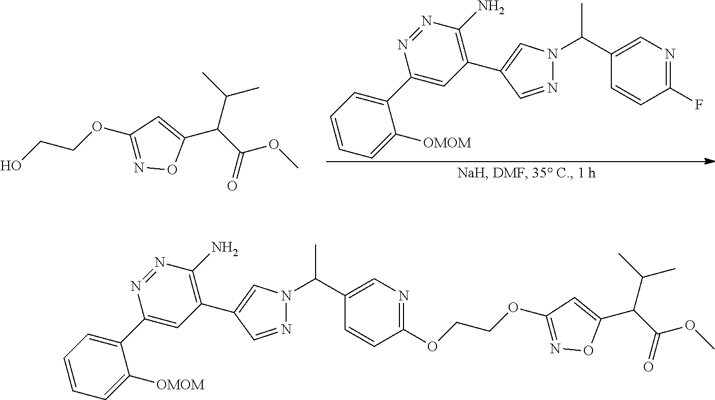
C1(C2=C(N)N=NC(C3=CC=CC=C3[OMOM])=C2)=CN(C(C2=CN=C(F)C=C2)C)N=C1.C1(C(C(OC)=O)C(C)C)=CC(OCCO)=NO1.C1(C(C(OC)=O)C(C)C)=CC(OCCOC2=NC=C(C(N3C=C(C4=C(N)N=NC(C5=CC=CC=C5[OMOM])=C4)C=N3)C)C=C2)=NO1
